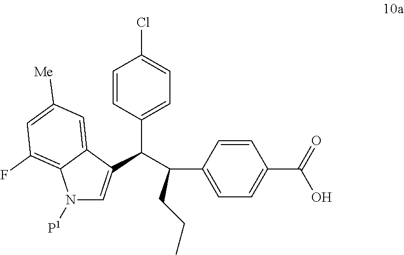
C1=CC(C(C(CCC)C2=CC=C(C(O)=O)C=C2)C2=CN([P1])C3=C(F)C=C([Me])C=C23)=CC=C1Cl
